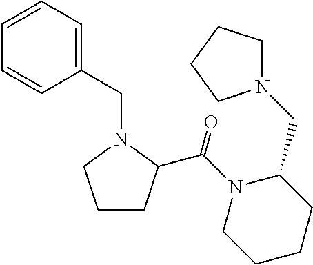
C1(CN2CCCC2C(N2CCCCC2CN2CCCC2)=O)=CC=CC=C1
